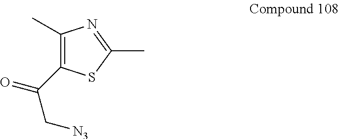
C1(C)=C(C(=O)C[N3])SC(C)=N1
